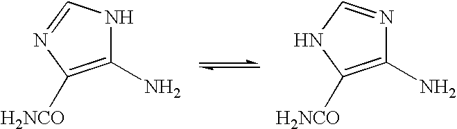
C1(N)=C([H2NCO])N=CN1.C1(N)=C([H2NCO])NC=N1
